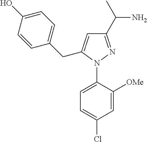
C1=C(N2N=C(C(N)C)C=C2CC2=CC=C(O)C=C2)C([OMe])=CC(Cl)=C1
